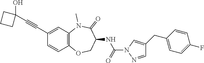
C1(C#CC2(O)CCC2)=CC2=C(C=C1)OCC(NC(N1N=CC(CC3=CC=C(F)C=C3)=C1)=O)C(=O)N2C
